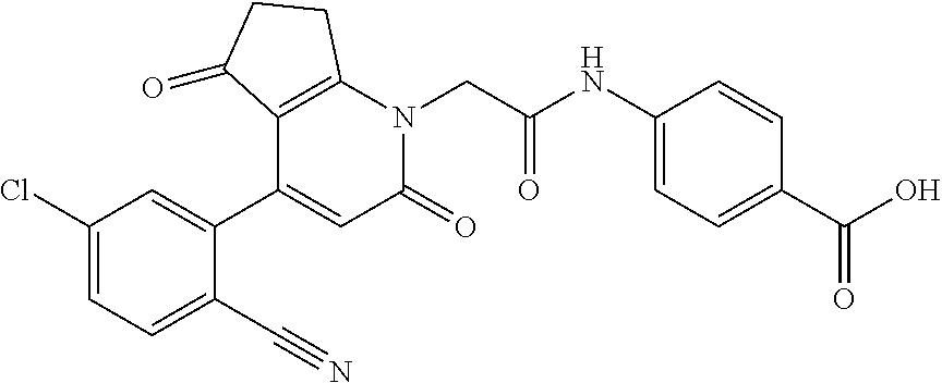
C1(Cl)=CC=C(C#N)C(C2=CC(=O)N(CC(NC3=CC=C(C(O)=O)C=C3)=O)C3=C2C(=O)CC3)=C1
